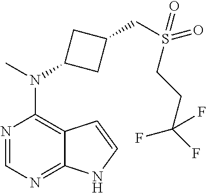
N1=CN=C2C(=C1N(C)C1CC(CS(CCC(F)(F)F)(=O)=O)C1)C=CN2
